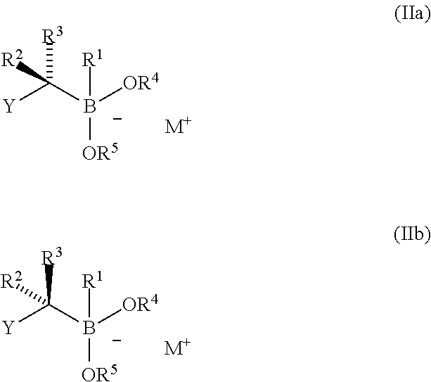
C([B-]([OR4])([OR5])[R1])([Y])([R3])[R2].[M+].C([B-]([OR4])([OR5])[R1])([Y])([R3])[R2].[M+]
